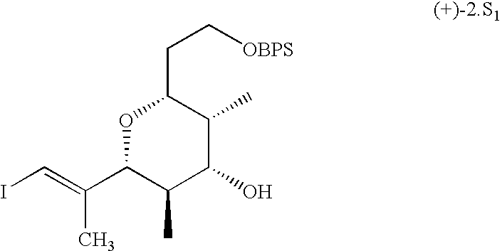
IC=C(C)C1C(C)C(O)C(C)C(CC[OBPS])O1
